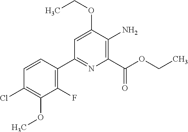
C1(F)=C(C2=NC(C(OCC)=O)=C(N)C(OCC)=C2)C=CC(Cl)=C1OC
